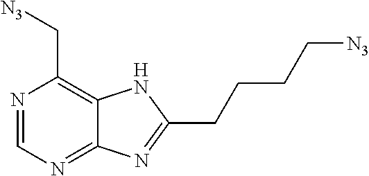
N1=CN=C2C(=C1C[N3])NC(CCCC[N3])=N2
